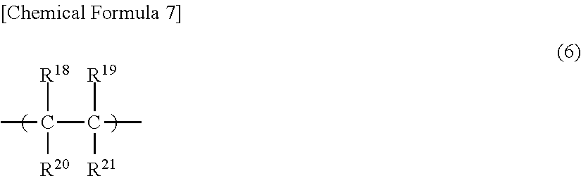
CC(C(C)([R19])[R21])([R18])[R20]
